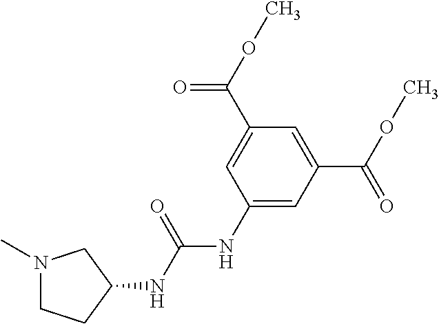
C1(NC(NC2=CC(C(OC)=O)=CC(C(OC)=O)=C2)=O)CN(C)CC1
